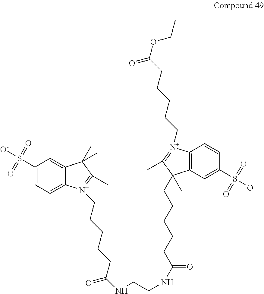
C12=CC(S([O-])(=O)=O)=CC=C1[N+](CCCCCC(NCCNC(=O)CCCCCC1(C)C3=C([N+](CCCCCC(OCC)=O)=C1C)C=CC(S([O-])(=O)=O)=C3)=O)=C(C)C2(C)C
